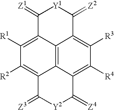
C12=C3C4=C([R4])C([R3])=C1C(=[Z2])[Y1]C(=[Z1])C2=C([R1])C([R2])=C3C(=[Z3])[Y2]C4=[Z4]
